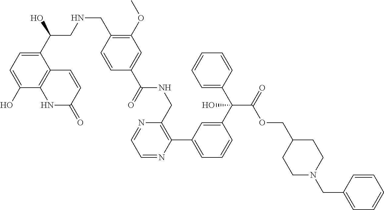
C1(C2=CC=CC(C(C3=CC=CC=C3)(O)C(=O)OCC3CCN(CC4=CC=CC=C4)CC3)=C2)=C(CNC(C2=CC(OC)=C(CNCC(C3=CC=C(O)C4=C3C=CC(=O)N4)O)C=C2)=O)N=CC=N1
